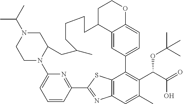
C1=CC2=NC(=C1)N1C(CN(C(C)C)CC1)CC(C)CCCCC1C3=CC(=CC=C3OCC1)C1=C(C(C(O)=O)OC(C)(C)C)C(C)=CC3=C1SC2=N3
